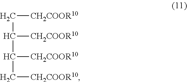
C(C([CH2COOR10])C([CH2COOR10])C[CH2COOR10])[CH2COOR10]
